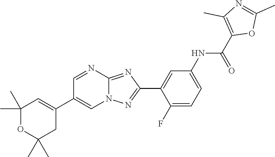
C1(F)=CC=C(NC(C2=C(C)N=C(C)O2)=O)C=C1C1=NN2C(=N1)N=CC(C1=CC(C)(C)OC(C)(C)C1)=C2
